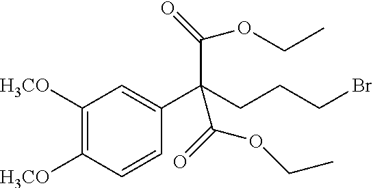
C1([H3CO])=C([H3CO])C=CC(C(CCCBr)(C(OCC)=O)C(OCC)=O)=C1
